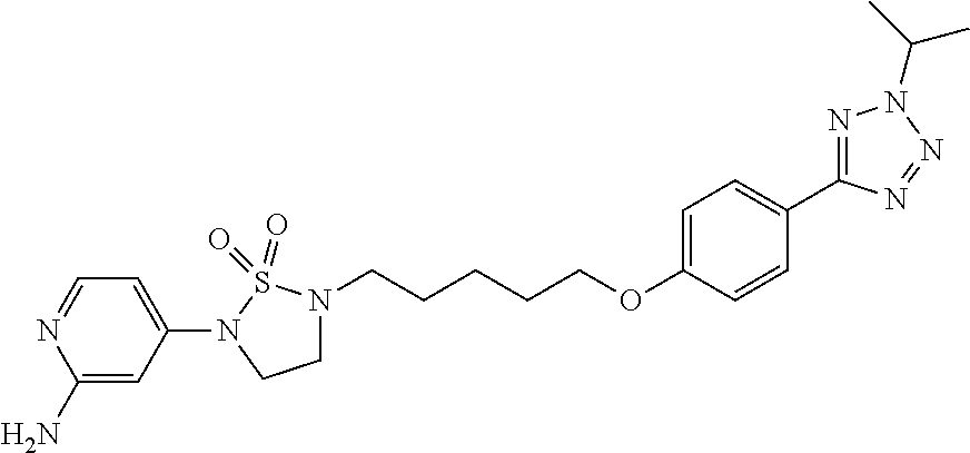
C1(N2CCN(CCCCCOC3=CC=C(C4=NN(C(C)C)N=N4)C=C3)S2(=O)=O)=CC=NC(N)=C1
